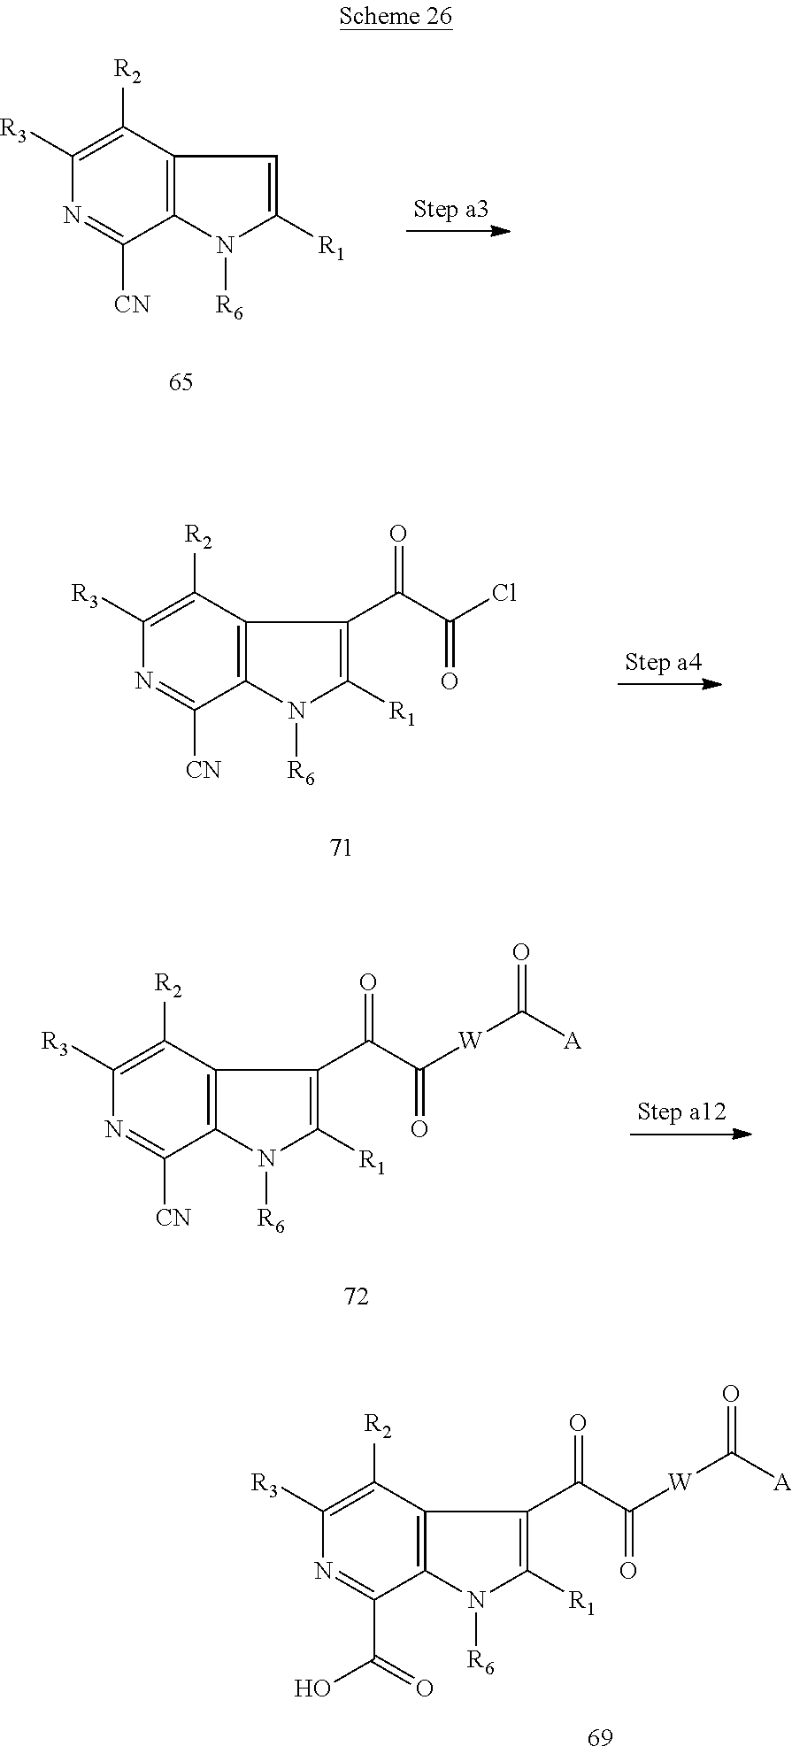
C1([R3])=C([R2])C2=C(C(C(O)=O)=N1)N([R6])C([R1])=C2C(C(=O)[W]C([A])=O)=O.C1([R3])=C([R2])C2=C(C([CN])=N1)N([R6])C([R1])=C2C(C(=O)[W]C([A])=O)=O.C1([R3])=C([R2])C2=C(C([CN])=N1)N([R6])C([R1])=C2.C1([R3])=C([R2])C2=C(C([CN])=N1)N([R6])C([R1])=C2C(C(=O)Cl)=O
